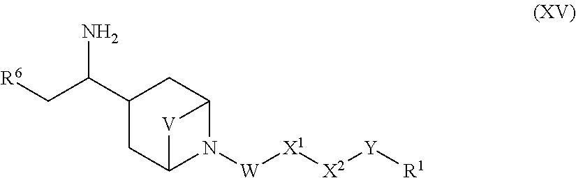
[R6]CC(C1CC2N([W][X1][X2][Y][R1])C(C1)[V]2)N
